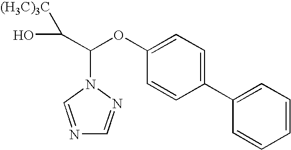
OC([(H3C)3C])C(OC1=CC=C(C2=CC=CC=C2)C=C1)N1N=CN=C1
